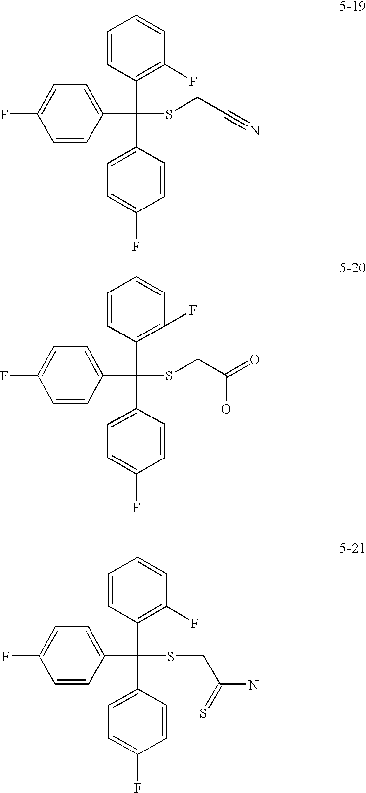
C1=CC(C(C2=CC=C(F)C=C2)(C2=C(F)C=CC=C2)SCC#N)=CC=C1F.C1=CC(C(C2=CC=C(F)C=C2)(C2=C(F)C=CC=C2)SCC(=O)O)=CC=C1F.C1=CC(C(C2=CC=C(F)C=C2)(C2=C(F)C=CC=C2)SCC(N)=S)=CC=C1F
